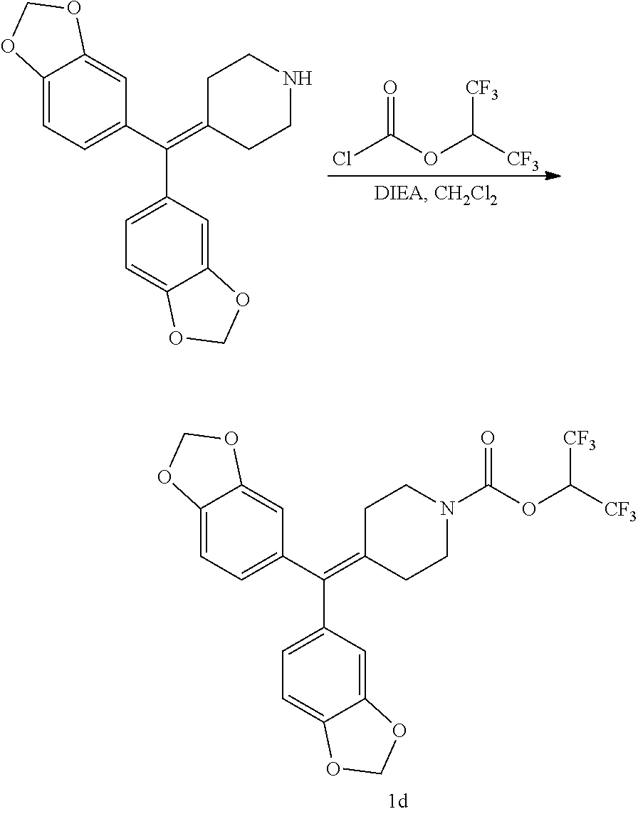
C12=CC=C(C(=C3CCNCC3)C3=CC=C4C(=C3)OCO4)C=C1OCO2.O=C(OC([CF3])[CF3])Cl.C12=CC=C(C(=C3CCN(C(OC([CF3])[CF3])=O)CC3)C3=CC=C4C(=C3)OCO4)C=C1OCO2
